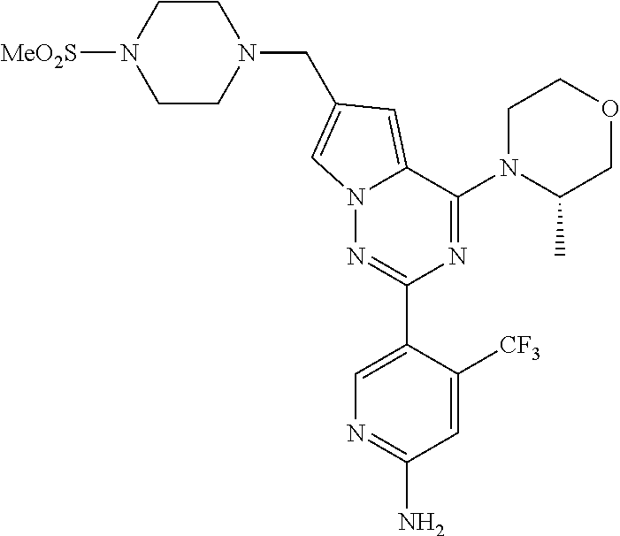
N12N=C(C3=CN=C(N)C=C3[CF3])N=C(N3C(C)COCC3)C1=CC(CN1CCN([MeO2S])CC1)=C2
